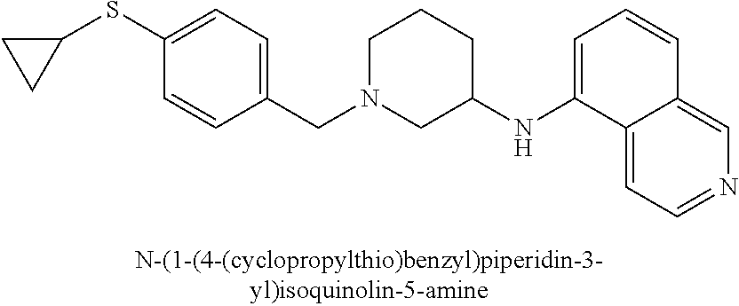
C1N(CC2=CC=C(SC3CC3)C=C2)CC(NC2=CC=CC3=CN=CC=C23)CC1
